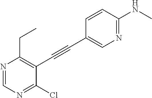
N1=CN=C(Cl)C(C#CC2=CN=C(NC)C=C2)=C1CC
